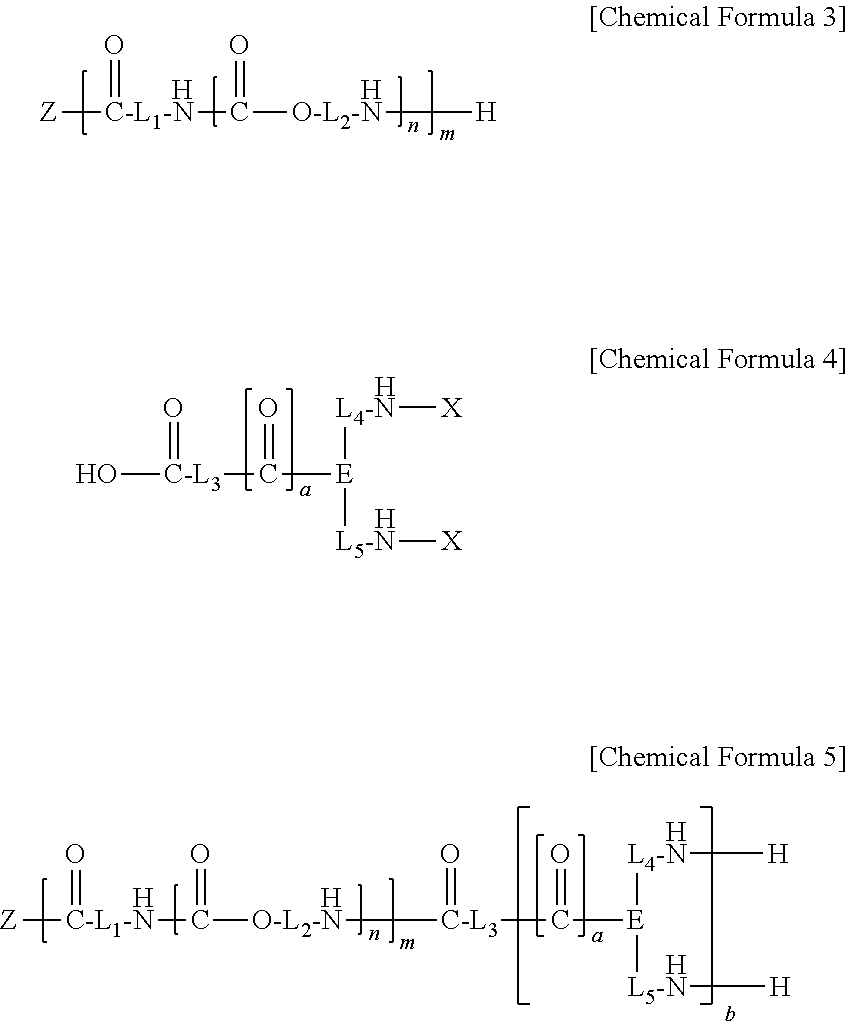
[Z][C-L1-N](C([O-L2-N][H])=O)=O.[H].[H].[C-L3](=O)(C([E]([L4-N][X])[L5-N][X])=O)O.[H].[H].[H].[H].[Z][C-L1-N](C([O-L2-N][C-L3](=O)C([E]([L4-N][H])[L5-N][H])=O)=O)=O.[H].[H]
